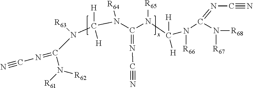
N#CN=C(N([R62])[R61])N(C(N(C(N([R65])C([H])([H])N([R66])C(N([R68])[R67])=NC#N)=NC#N)[R64])([H])[H])[R63]
